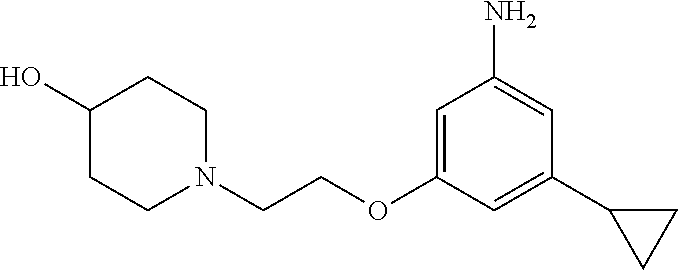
C1=C(OCCN2CCC(O)CC2)C=C(C2CC2)C=C1N
